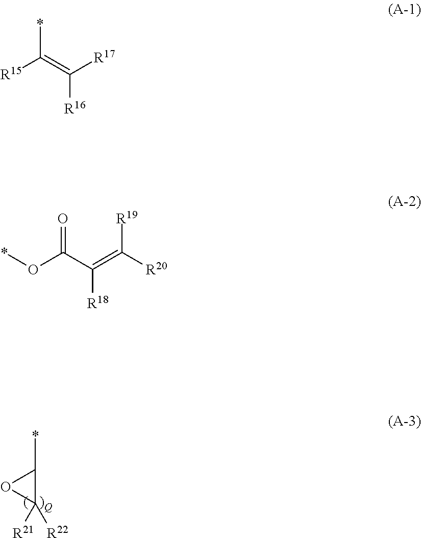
C1([R22])([R21])C(*)O1.[R15]C(=C([R17])[R16])*.C(C(=C([R20])[R19])[R18])(O*)=O
